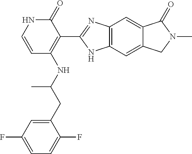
C1(=O)NC=CC(NC(CC2=CC(F)=CC=C2F)C)=C1C1=NC2=C(N1)C=C1C(=C2)C(=O)N(C)C1
